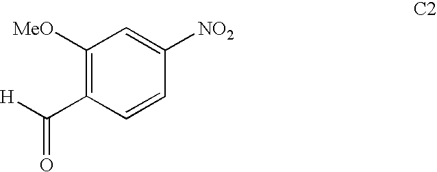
C1([MeO])=C(C([H])=O)C=CC([NO2])=C1
